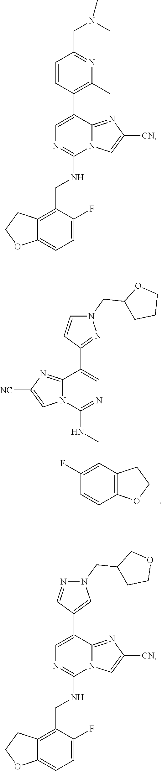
C1(F)=C(CNC2=NC=C(C3=NN(CC4CCCO4)C=C3)C3=NC([NC])=CN23)C2=C(C=C1)OCC2.C1=C(C2=C(C)N=C(CN(C)C)C=C2)C2=NC([CN])=CN2C(NCC2=C3C(=CC=C2F)OCC3)=N1.C1=C(C2=CN(CC3CCOC3)N=C2)C2=NC([CN])=CN2C(NCC2=C3C(=CC=C2F)OCC3)=N1
